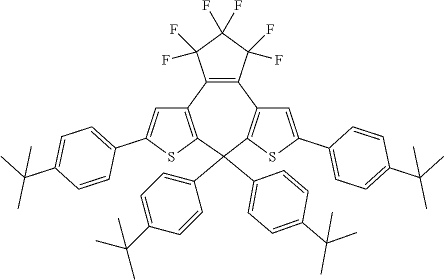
C12=C(C(F)(F)C(F)(F)C1(F)F)C1=C(SC(C3=CC=C(C(C)(C)C)C=C3)=C1)C(C1=CC=C(C(C)(C)C)C=C1)(C1=CC=C(C(C)(C)C)C=C1)C1=C2C=C(C2=CC=C(C(C)(C)C)C=C2)S1
